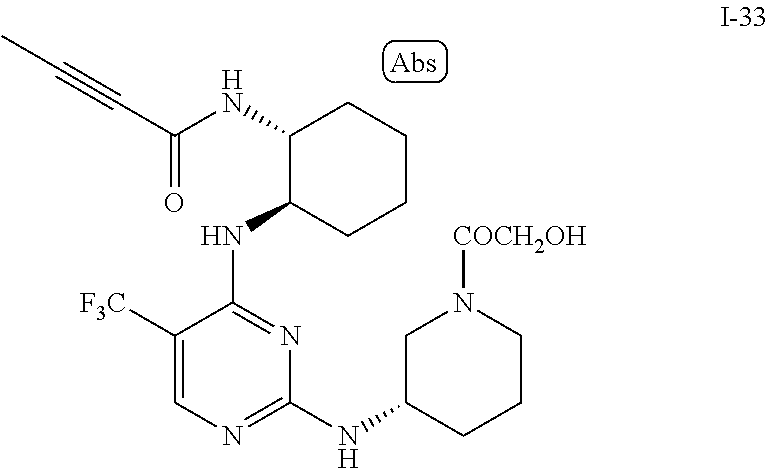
C1CCC(NC(C#CC)=O)C(NC2=NC(NC3CN([COCH2OH])CCC3)=NC=C2[F3C])C1
